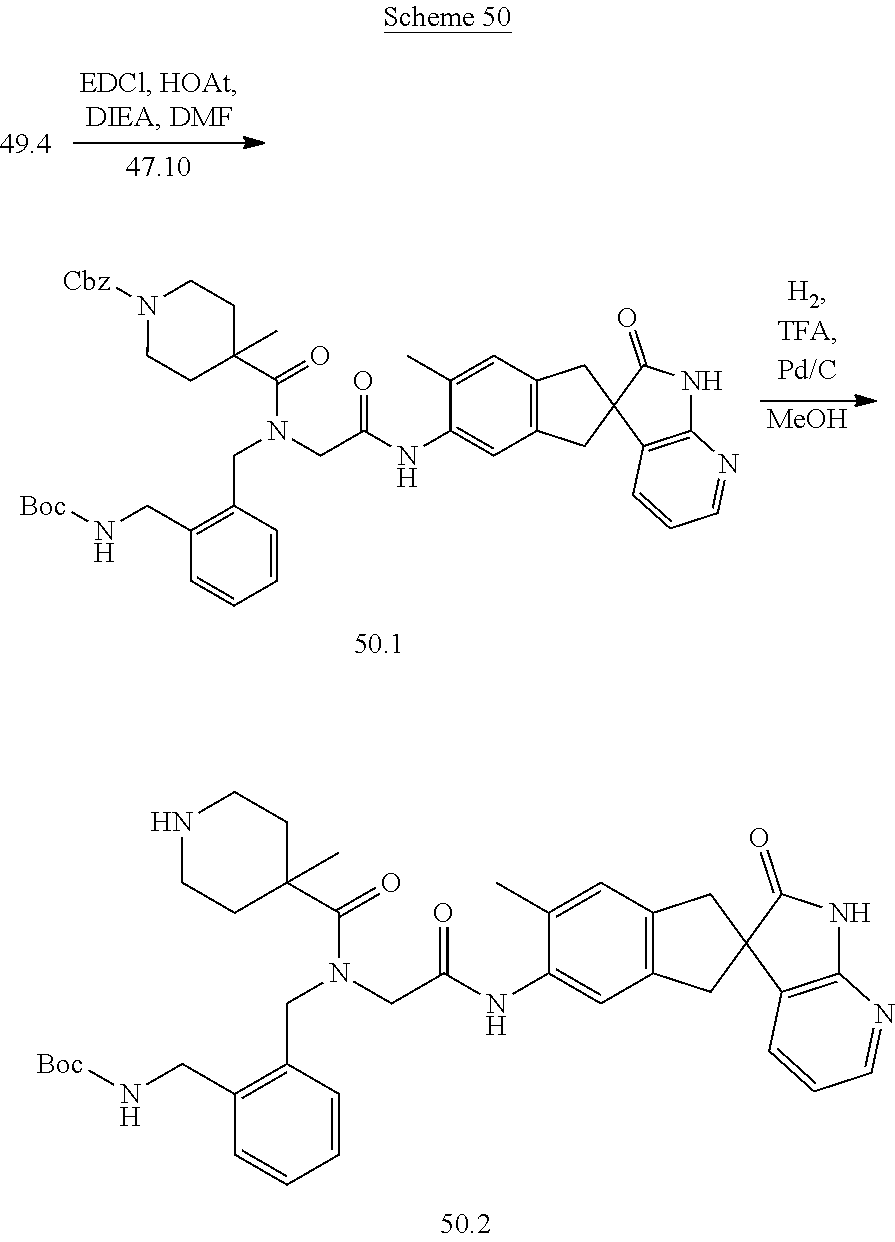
N1CCC(C(=O)N(CC(NC2=CC3=C(C=C2C)CC2(C3)C3=C(NC2=O)N=CC=C3)=O)CC2=C(CN[Boc])C=CC=C2)(C)CC1.[Cbz]N1CCC(C(=O)N(CC(NC2=CC3=C(C=C2C)CC2(C3)C3=C(NC2=O)N=CC=C3)=O)CC2=C(CN[Boc])C=CC=C2)(C)CC1.[MeOH]
